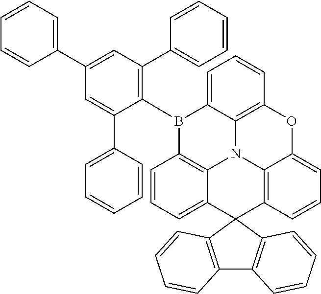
C1(C2=CC=CC=C2)=CC(C2=CC=CC=C2)=C(B2C3=CC=CC4=C3N3C5=C2C=CC=C5C2(C5=C3C(=CC=C5)O4)C3=C(C4=C2C=CC=C4)C=CC=C3)C(C2=CC=CC=C2)=C1
